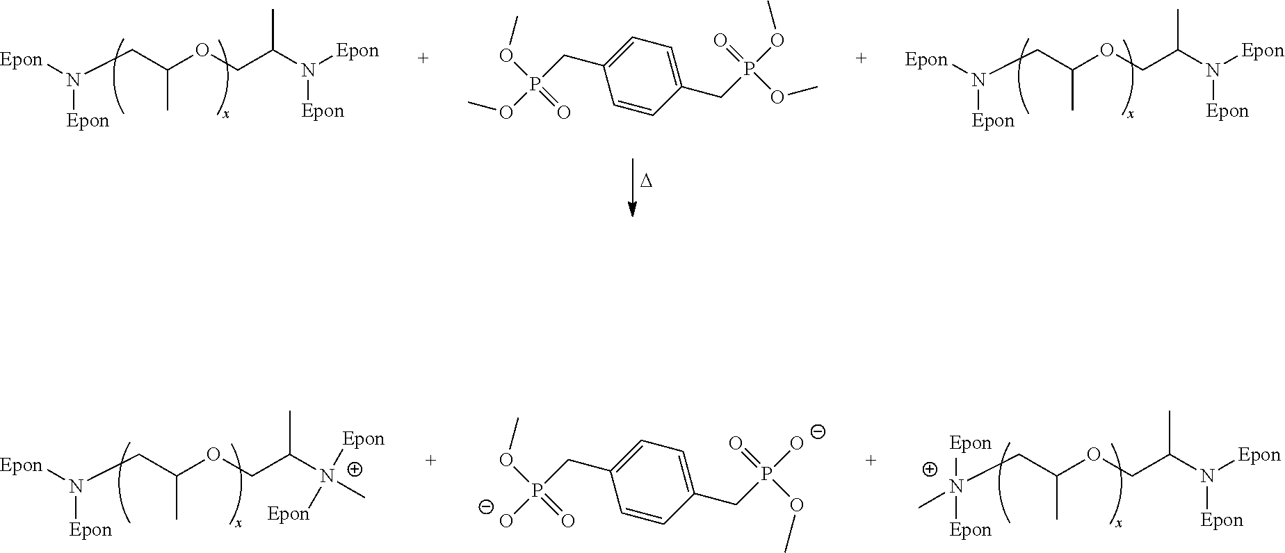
N([Epon])([Epon])CC(C)OCC(C)N([Epon])[Epon].N([Epon])([Epon])CC(C)OCC(C)N([Epon])[Epon].C1=C(CP(OC)(=O)OC)C=CC(CP(OC)(=O)OC)=C1.[D].N([Epon])([Epon])CC(C)OCC(C)[N+]([Epon])([Epon])C.[N+]([Epon])([Epon])(CC(C)OCC(C)N([Epon])[Epon])C.C1=C(CP([O-])(=O)OC)C=CC(CP([O-])(=O)OC)=C1
